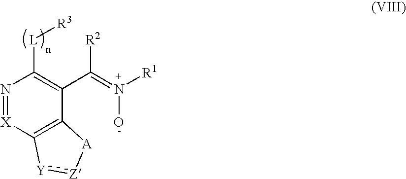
N1=[X]C2=C(C(C(=N([R1])O)[R2])=C1[L][R3])[A][Z]:[Y]2
